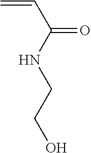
C=CC(=O)NCCO
